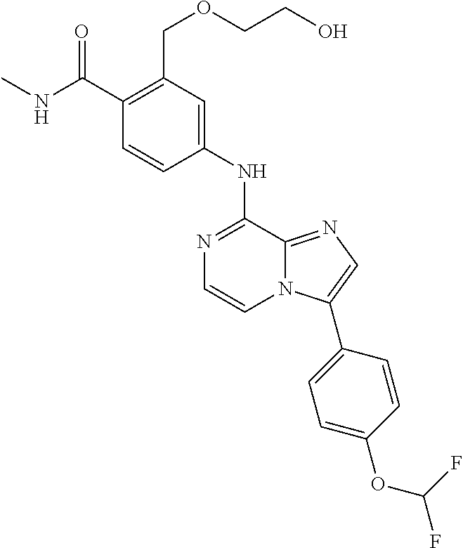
C1(C(NC)=O)=C(COCCO)C=C(NC2=NC=CN3C2=NC=C3C2=CC=C(OC(F)F)C=C2)C=C1
